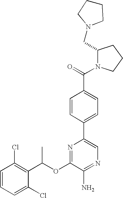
C1=CC(Cl)=C(C(OC2=NC(C3=CC=C(C(=O)N4C(CN5CCCC5)CCC4)C=C3)=CN=C2N)C)C(Cl)=C1
